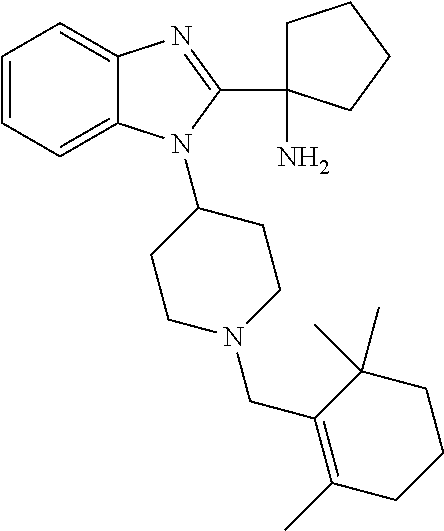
C1=CC=C2C(=C1)N=C(C1(N)CCCC1)N2C1CCN(CC2=C(C)CCCC2(C)C)CC1
